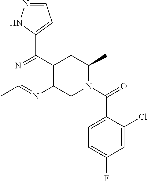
C1=NNC(C2=NC(C)=NC3=C2CC(C)N(C(=O)C2=CC=C(F)C=C2Cl)C3)=C1
